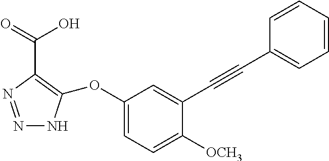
N1=NC(C(O)=O)=C(OC2=CC=C([OCH3])C(C#CC3=CC=CC=C3)=C2)N1
